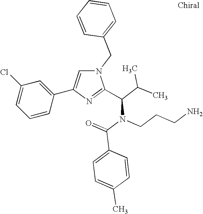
N1(CC2=CC=CC=C2)C=C(C2=CC(Cl)=CC=C2)N=C1C(C(C)C)N(C(=O)C1=CC=C(C)C=C1)CCCN
